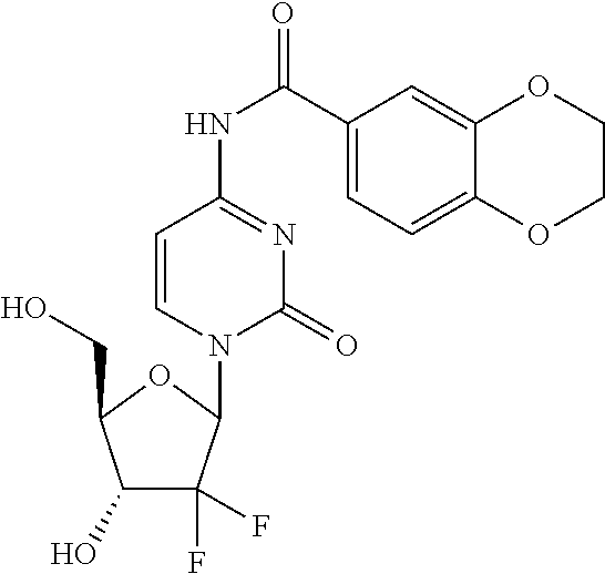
C1=CN(C2OC(CO)C(O)C2(F)F)C(=O)N=C1NC(C1=CC=C2C(=C1)OCCO2)=O
